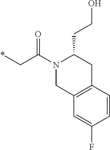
C1=CC2=C(C=C1F)CN(C(C*)=O)C(CCO)C2
